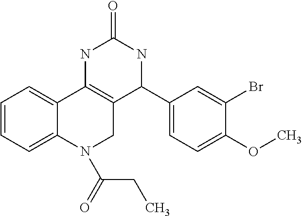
C1=CC=C2C(=C1)C1=C(CN2C(=O)CC)C(C2=CC=C(OC)C(Br)=C2)NC(=O)N1
